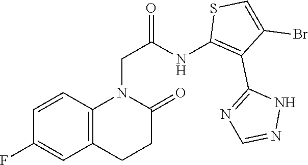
C12=C(C=CC(F)=C1)N(CC(=O)NC1=C(C3=NC=NN3)C(Br)=CS1)C(=O)CC2
